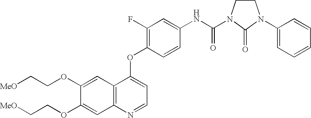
C12=C(N=CC=C1OC1=C(F)C=C(NC(=O)N3CCN(C4=CC=CC=C4)C3=O)C=C1)C=C(OCC[MeO])C(OCC[MeO])=C2
